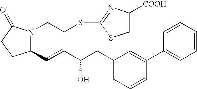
C1(C=CC(CC2=CC=CC(C3=CC=CC=C3)=C2)O)N(CCSC2=NC([COOH])=CS2)C(=O)CC1
